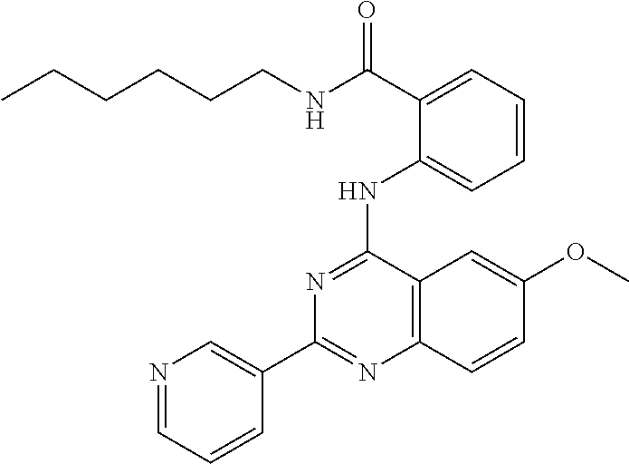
C1(C2=CN=CC=C2)=NC2=C(C(NC3=CC=CC=C3C(NCCCCCC)=O)=N1)C=C(OC)C=C2
